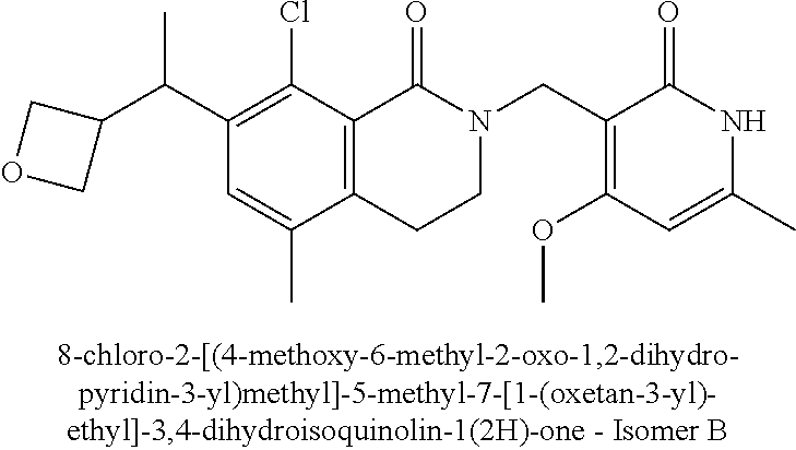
C1(C(C2=C(Cl)C3=C(C(C)=C2)CCN(CC2=C(OC)C=C(C)NC2=O)C3=O)C)COC1
